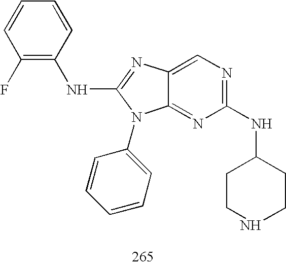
C12=NC(NC3CCNCC3)=NC=C1N=C(NC1=C(F)C=CC=C1)N2C1=CC=CC=C1
